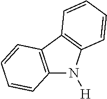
C12=C(C3=C(N1[H])C=CC=C3)C=CC=C2
